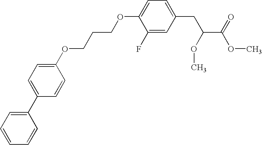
C1(C2=CC=C(OCCCOC3=CC=C(CC(OC)C(OC)=O)C=C3F)C=C2)=CC=CC=C1
